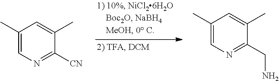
C1(C)=CN=C([CN])C(C)=C1.C1(C)=CN=C(CN)C(C)=C1
